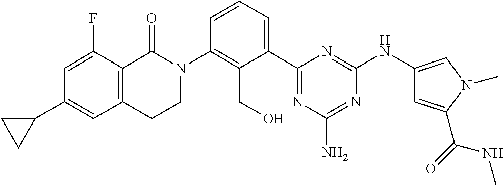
C12=C(C(=O)N(C3=C(CO)C(C4=NC(N)=NC(NC5=CN(C)C(C(=O)NC)=C5)=N4)=CC=C3)CC1)C(F)=CC(C1CC1)=C2
